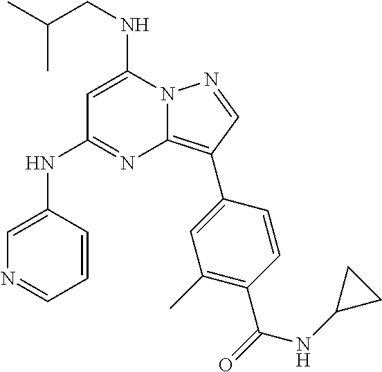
N12C(=C(C3=CC(C)=C(C(=O)NC4CC4)C=C3)C=N1)N=C(NC1=CN=CC=C1)C=C2NCC(C)C
